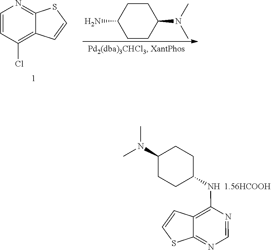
C12=C(Cl)C=CN=C1SC=C2.C1C(N)CCC(N(C)C)C1.C12=C(NC3CCC(N(C)C)CC3)N=CN=C1SC=C2
